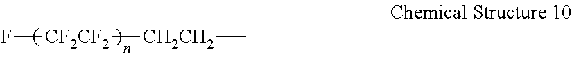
F[CF2CF2][CH2CH2]C
